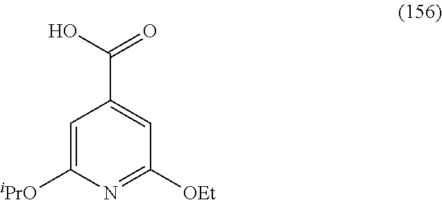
C1=C([iPrO])N=C([OEt])C=C1C(=O)O
